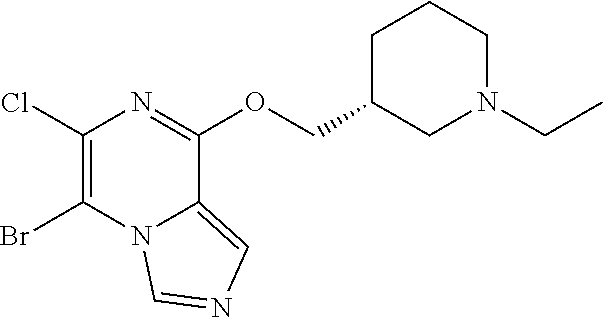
C1CC(COC2=NC(Cl)=C(Br)N3C2=CN=C3)CN(CC)C1
